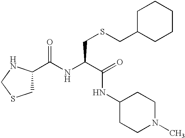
C(NC(C(=O)NC1CCN(C)CC1)CSCC1CCCCC1)(=O)C1CSCN1
